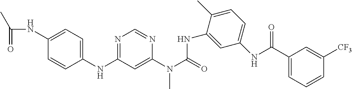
C1(NC2=NC=NC(N(C(=O)NC3=CC(NC(C4=CC=CC([CF3])=C4)=O)=CC=C3C)C)=C2)=CC=C(NC(=O)C)C=C1
